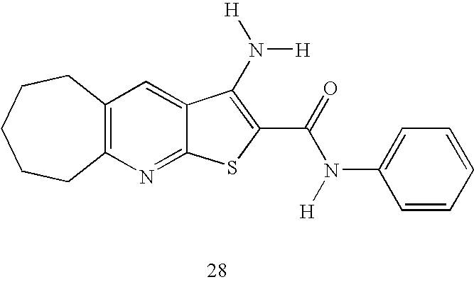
C12=C(N=C3C(=C1)C(N([H])[H])=C(C(=O)N([H])C1=CC=CC=C1)S3)CCCCC2
